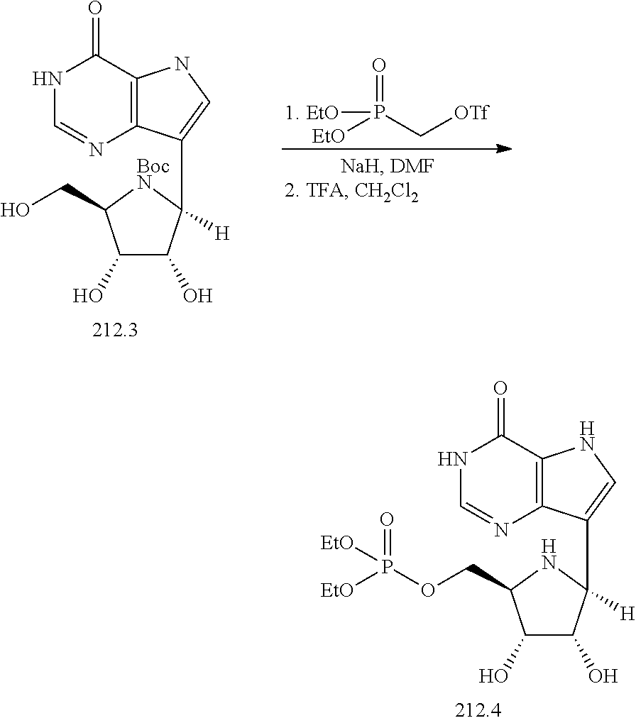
C1(O)C(O)C([H])(C2=CNC3=C2N=CNC3=O)[BocN]C1CO.[EtO]P(=O)([EtO])C[OTf].C1(O)C(O)C([H])(C2=CNC3=C2N=CNC3=O)NC1COP([EtO])(=O)[EtO]
